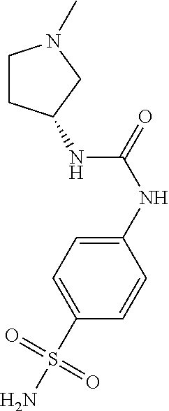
C1=CC(NC(NC2CCN(C)C2)=O)=CC=C1S(N)(=O)=O
